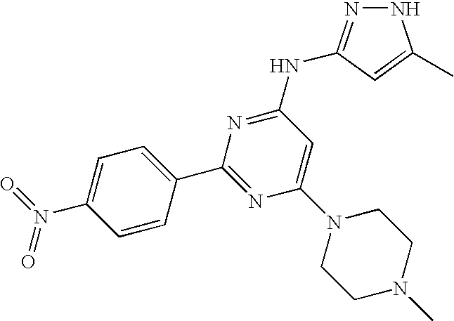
N1N=C(NC2=NC(C3=CC=C(N(=O)=O)C=C3)=NC(N3CCN(C)CC3)=C2)C=C1C
